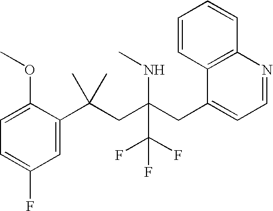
C1=C(C(CC(CC2=CC=NC3=C2C=CC=C3)(NC)C(F)(F)F)(C)C)C(OC)=CC=C1F
